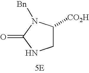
C1([CO2H])CNC(=O)N1[Bn].[5E]
